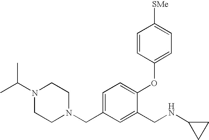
C1=C(CN2CCN(C(C)C)CC2)C=C(CNC2CC2)C(OC2=CC=C([SMe])C=C2)=C1
